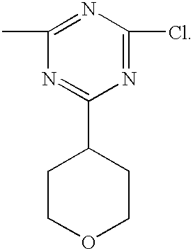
N1=C(Cl)N=C(C)N=C1C1CCOCC1
